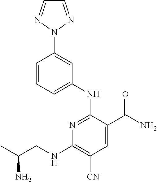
C1=C(NC2=NC(NCC(C)N)=C([CN])C=C2C(N)=O)C=C(N2N=CC=N2)C=C1
